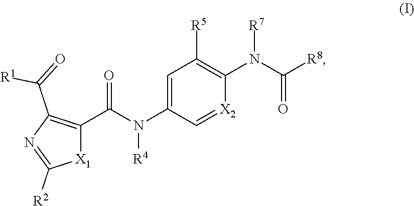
C1=C(N(C(C2=C(C([R1])=O)N=C([R2])[X1]2)=O)[R4])C=[X2]C(N([R7])C(=O)[R8])=C1[R5]
